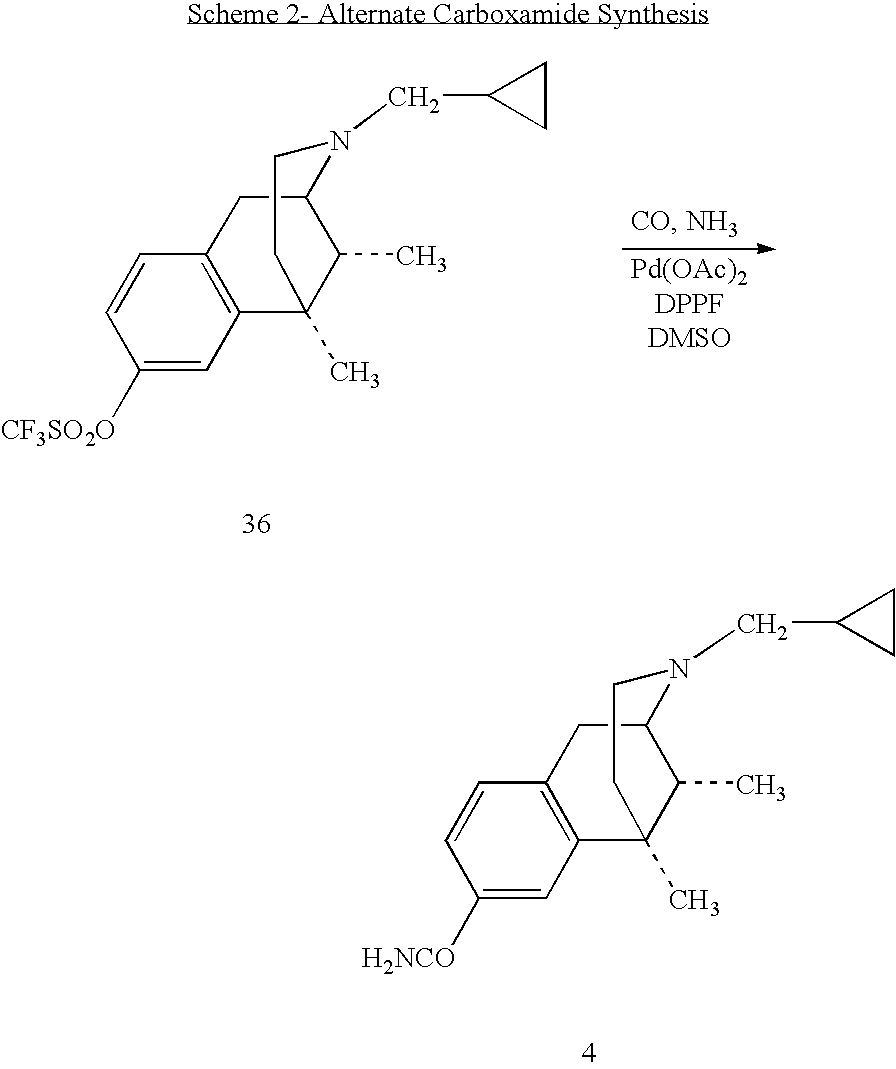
C1([H2NCO])=CC2=C(C=C1)CC1N(CC3CC3)CCC2(C)C1C.C1([CF3SO2O])=CC2=C(C=C1)CC1N(CC3CC3)CCC2(C)C1C
